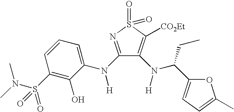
N(S(C1=C(O)C(N(C2=NS(=O)(=O)C([CO2Et])=C2N([H])C(CC)C2=CC=C(C)O2)[H])=CC=C1)(=O)=O)(C)C
